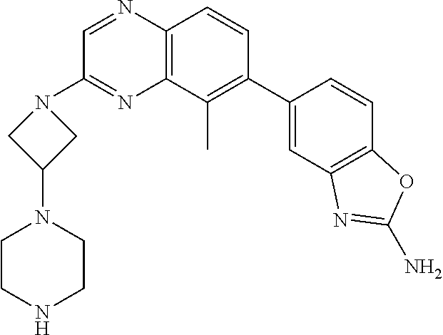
C12=C(C=CC(C3=CC4=C(C=C3)OC(N)=N4)=C1C)N=CC(N1CC(N3CCNCC3)C1)=N2
